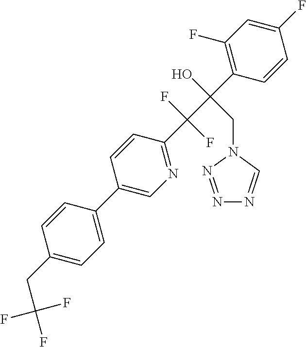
C1(C2=CN=C(C(C(C3=C(F)C=C(F)C=C3)(O)CN3C=NN=N3)(F)F)C=C2)=CC=C(CC(F)(F)F)C=C1
